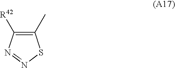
C1(C)=C([R42])N=NS1
